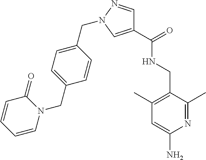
C1(C)=NC(N)=CC(C)=C1CNC(C1=CN(CC2=CC=C(CN3C(=O)C=CC=C3)C=C2)N=C1)=O
